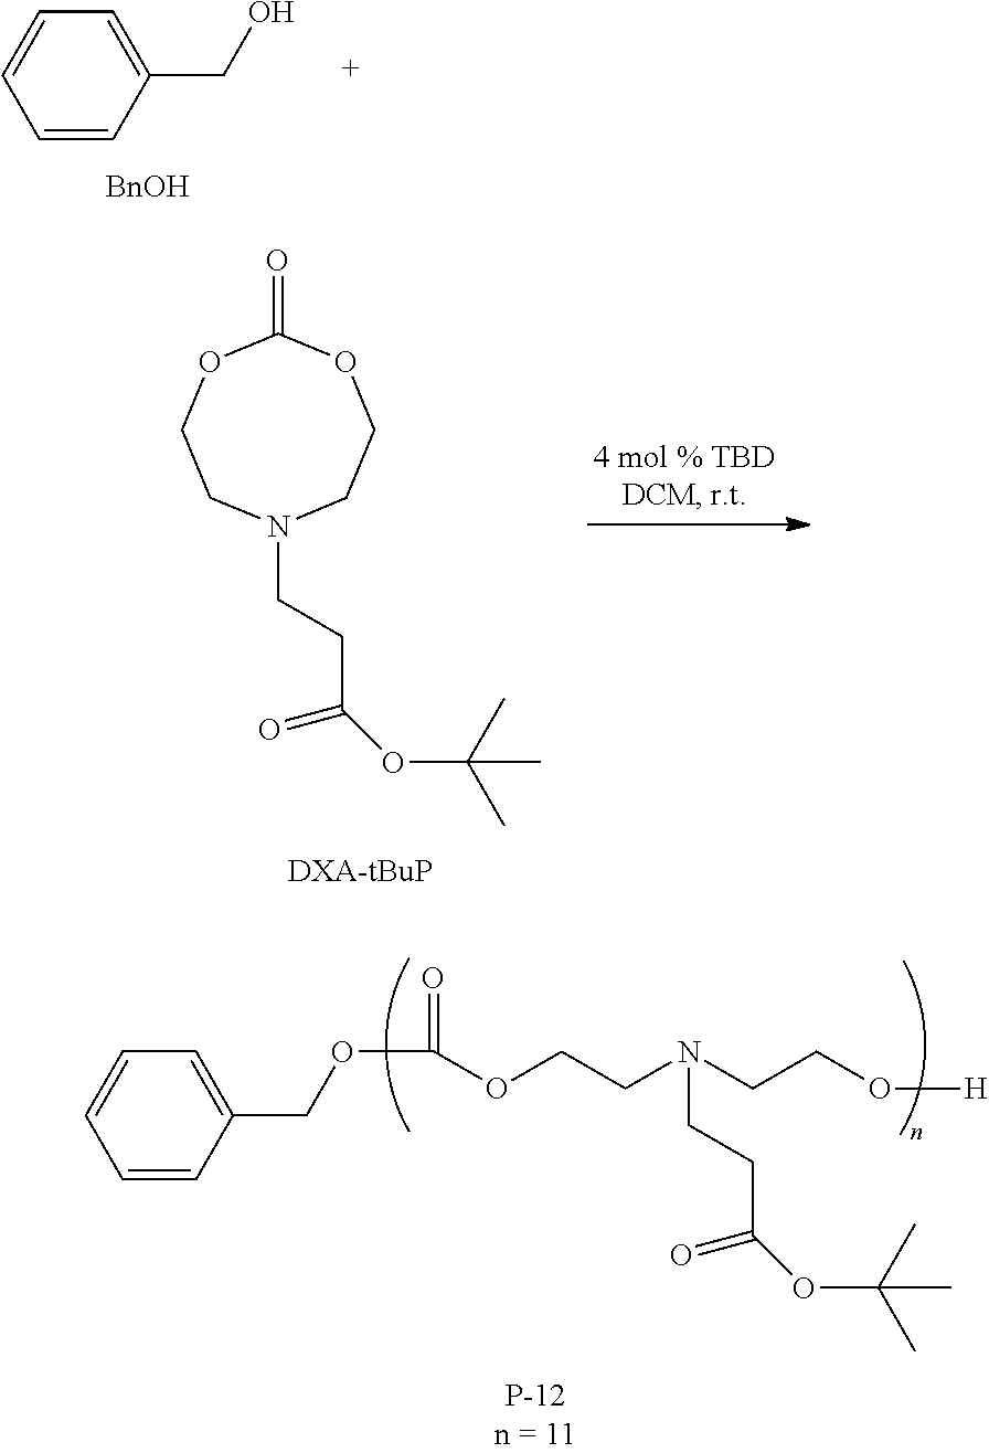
[BnOH].C1=CC(CO)=CC=C1.N1(CCC(OC(C)(C)C)=O)CCOC(=O)OCC1.[DXA-tBuP].C(OC(=O)OCCN(CCO[H])CCC(=O)OC(C)(C)C)C1=CC=CC=C1
